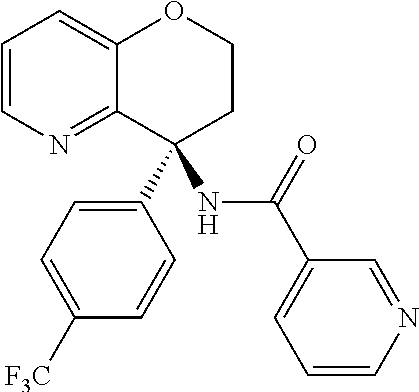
C1=CN=C2C(=C1)OCCC2(C1=CC=C([F3C])C=C1)NC(C1=CC=CN=C1)=O
